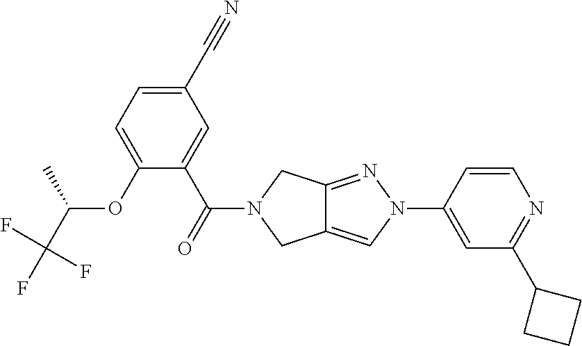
C12=CN(C3=CC(C4CCC4)=NC=C3)N=C1CN(C(C1=CC(C#N)=CC=C1OC(C(F)(F)F)C)=O)C2
